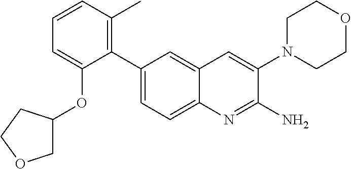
C1(C2=CC=C3C(=C2)C=C(N2CCOCC2)C(N)=N3)=C(C)C=CC=C1OC1COCC1
